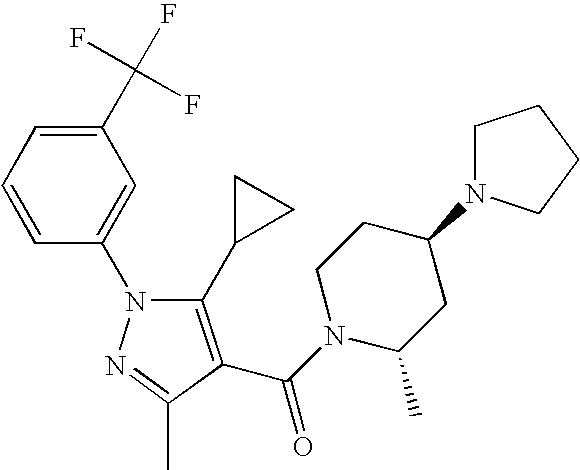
C1=CC=C(C(F)(F)F)C=C1N1C(C2CC2)=C(C(N2CCC(N3CCCC3)CC2C)=O)C(C)=N1
